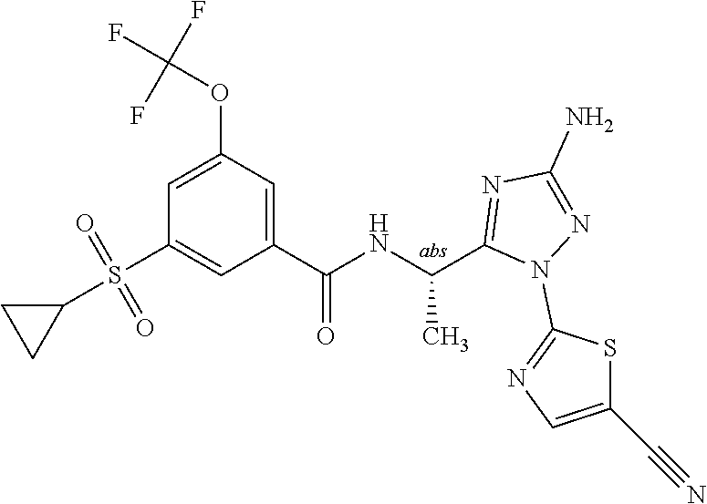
C1=C(OC(F)(F)F)C=C(C(=O)NC(C)C2=NC(N)=NN2C2=NC=C(C#N)S2)C=C1S(=O)(=O)C1CC1
